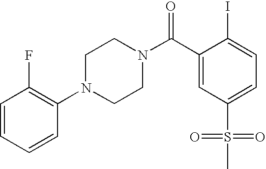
C1=CC=CC(N2CCN(C(C3=CC(S(=O)(=O)C)=CC=C3I)=O)CC2)=C1F
